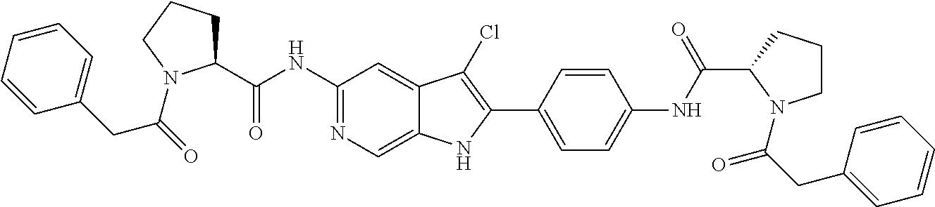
C1(NC(C2CCCN2C(=O)CC2=CC=CC=C2)=O)=NC=C2C(=C1)C(Cl)=C(C1=CC=C(NC(C3N(C(CC4=CC=CC=C4)=O)CCC3)=O)C=C1)N2
